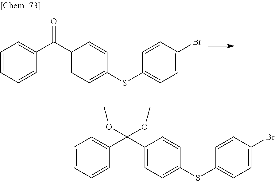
C1=CC=CC(C(C2=CC=C(SC3=CC=C(Br)C=C3)C=C2)=O)=C1.C1=CC=CC(C(C2=CC=C(SC3=CC=C(Br)C=C3)C=C2)(OC)OC)=C1
